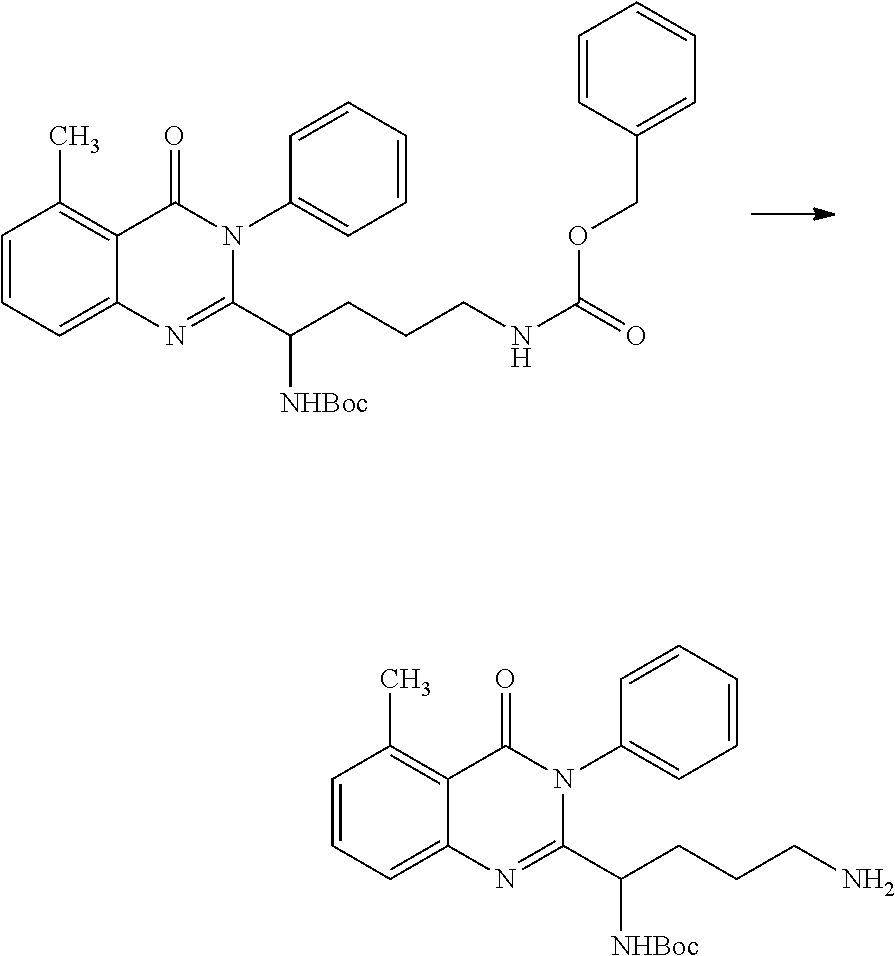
C1=CC=C2C(=C1C)C(=O)N(C1=CC=CC=C1)C(C([NHBoc])CCCNC(=O)OCC1=CC=CC=C1)=N2.C1=CC=C2C(=C1C)C(=O)N(C1=CC=CC=C1)C(C([NHBoc])CCCN)=N2
